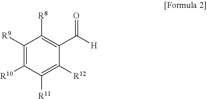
C1([R9])=C([R10])C([R11])=C([R12])C(C([H])=O)=C1[R8]
